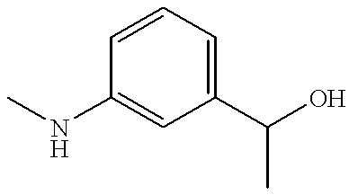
C1(C(O)C)=CC=CC(NC)=C1
